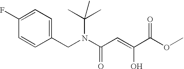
C1(F)=CC=C(CN(C(C=C(C(OC)=O)O)=O)C(C)(C)C)C=C1
